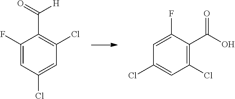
C1(F)=CC(Cl)=CC(Cl)=C1C(=O)[H].C1=C(F)C(C(O)=O)=C(Cl)C=C1Cl
